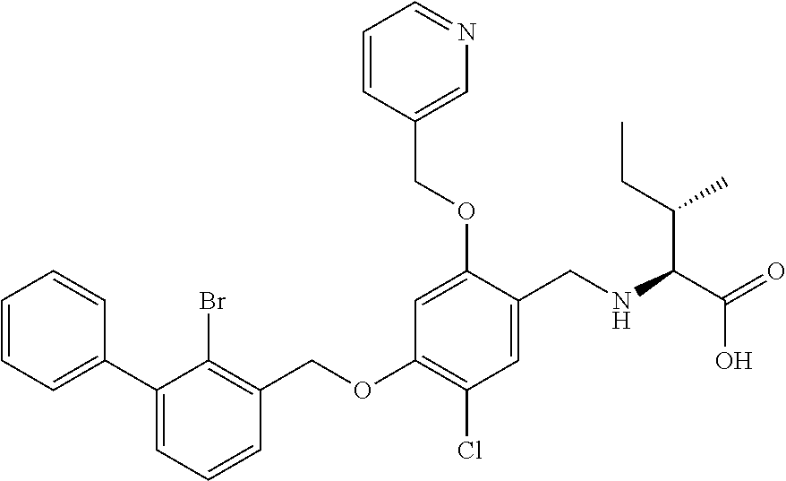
C1=CC=C(C2=CC=CC(COC3=C(Cl)C=C(CNC(C(=O)O)C(CC)C)C(OCC4=CN=CC=C4)=C3)=C2Br)C=C1
